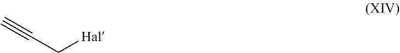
[Hal]CC#C
